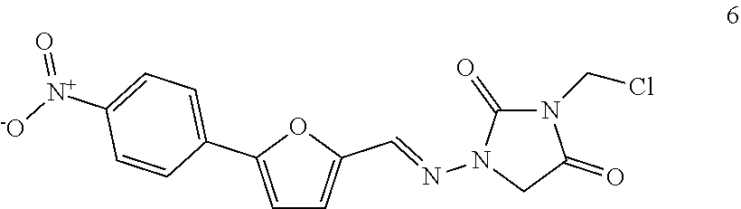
N1(CCl)C(=O)N(N=CC2=CC=C(C3=CC=C([N+]([-O])=O)C=C3)O2)CC1=O
